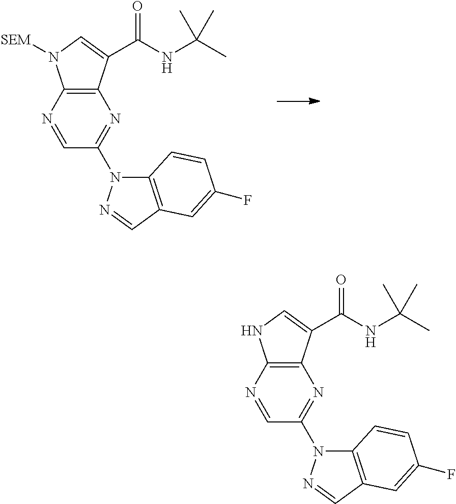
C1=NC2=C(N=C1N1C3=C(C=N1)C=C(F)C=C3)C(C(NC(C)(C)C)=O)=CN2[SEM].C1=NC2=C(N=C1N1C3=C(C=N1)C=C(F)C=C3)C(C(NC(C)(C)C)=O)=CN2
